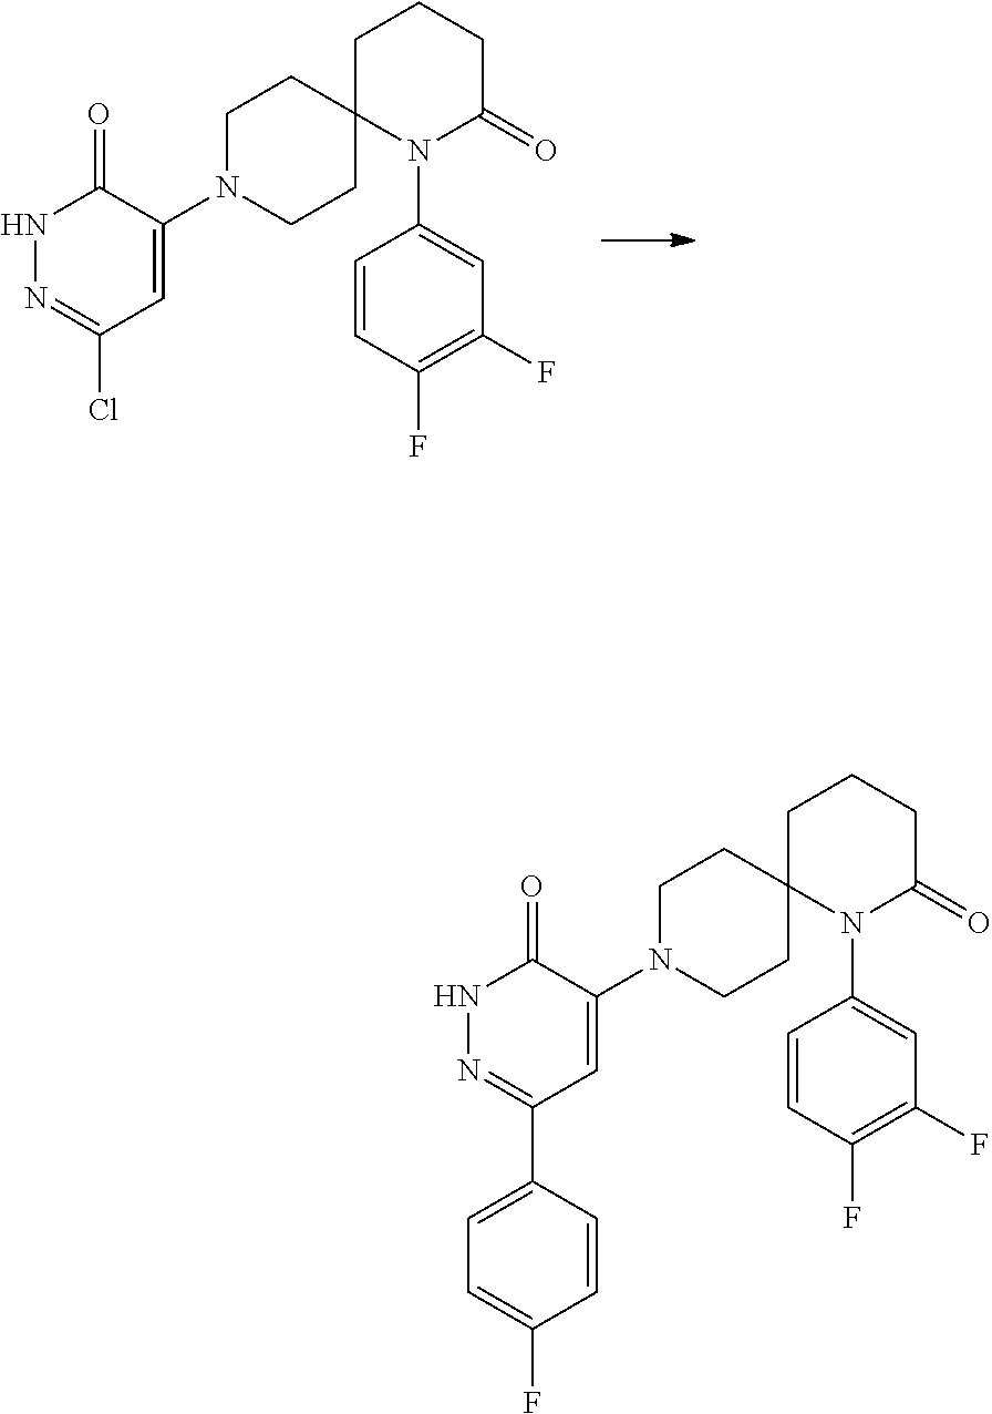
C1=C(N2C3(CCN(C4=CC(Cl)=NNC4=O)CC3)CCCC2=O)C=CC(F)=C1F.C1=C(N2C3(CCN(C4=CC(C5=CC=C(F)C=C5)=NNC4=O)CC3)CCCC2=O)C=CC(F)=C1F
